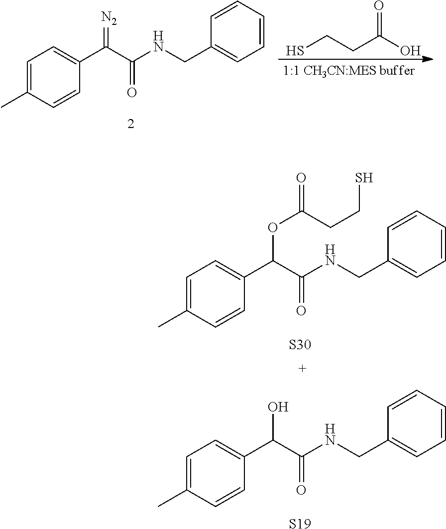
C1=C(C)C=CC(C(C(NCC2=CC=CC=C2)=O)OC(=O)CCS)=C1.[S30].C1=C(C)C=CC(C(C(NCC2=CC=CC=C2)=O)O)=C1.[S19].C1=C(C)C=CC(C(C(NCC2=CC=CC=C2)=O)=[N2])=C1.SCCC(O)=O
